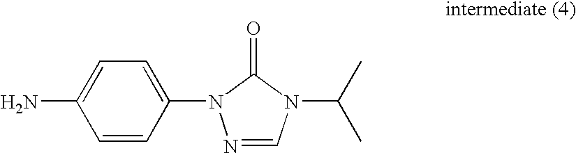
N1=CN(C(C)C)C(=O)N1C1=CC=C(N)C=C1
